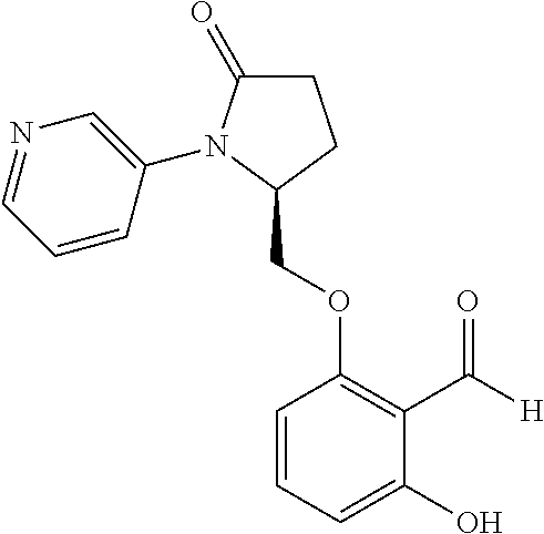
C1(COC2=C(C([H])=O)C(O)=CC=C2)CCC(=O)N1C1=CN=CC=C1
